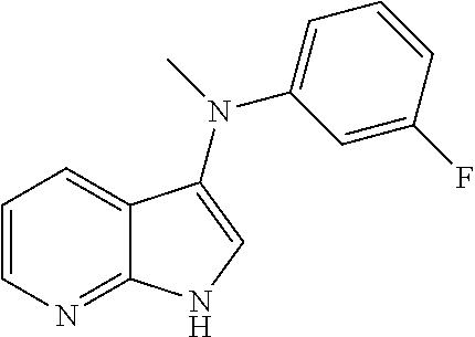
C1=CN=C2C(=C1)C(N(C)C1=CC=CC(F)=C1)=CN2
